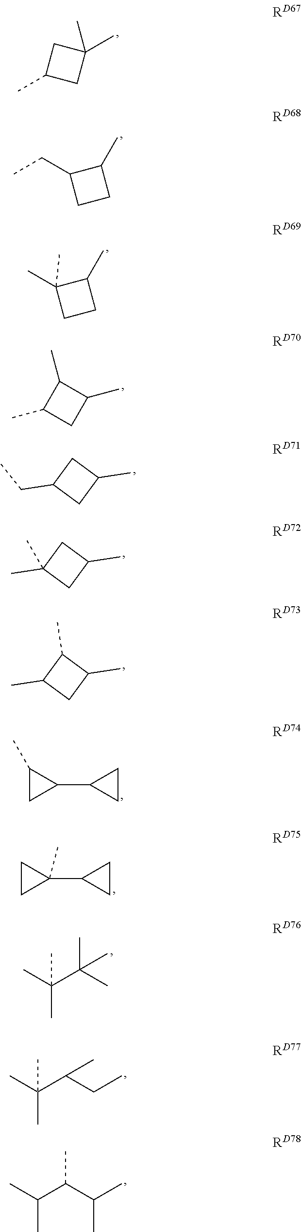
C1(C)CC(C)(C)C1.CC1C(CC)CC1.CC1C(C)(C)CC1.C1(C)CC(C)C1C.C1(CC)CC(C)C1.C1(C)(C)CC(C)C1.C1(C)CC(C)C1C.C1(C2CC2)C(C)C1.C1(C2CC2)(C)CC1.CC(C(C)(C)C)(C)C.CC(C(CC)C)(C)C.CC(C(C(C)C)C)C
